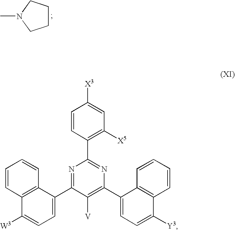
C1=CC(C2=NC(C3=CC=C([Y3])C4=C3C=CC=C4)=C([V])C(C3=CC=C([W3])C4=C3C=CC=C4)=N2)=C([X5])C=C1[X3].C1CCN(C)C1
